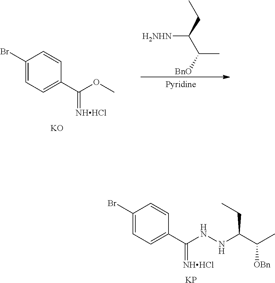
C1(Br)=CC=C(C(OC)=[NHHCl])C=C1.[KO].CCC(C([BnO])C)[H2NHN].C1(Br)=CC=C(C(NNC(C(C)[OBn])CC)=[NHHCl])C=C1.[KP]
